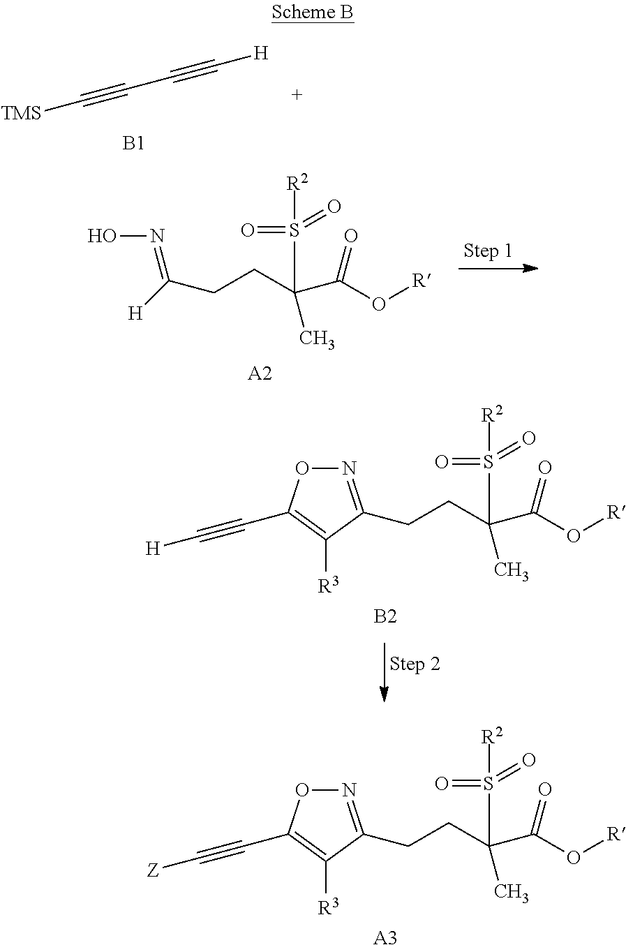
[TMS]C#CC#C[H].[B1].[H]C(=NO)CCC(C(=O)O[R])(S(=O)(=O)[R2])C.[A2].C(CC(C(=O)O[R])(S(=O)(=O)[R2])C)C1=NOC(C#C[Z])=C1[R3].[A3].C(CC(C(=O)O[R])(S(=O)(=O)[R2])C)C1=NOC(C#C[H])=C1[R3].[B2]
